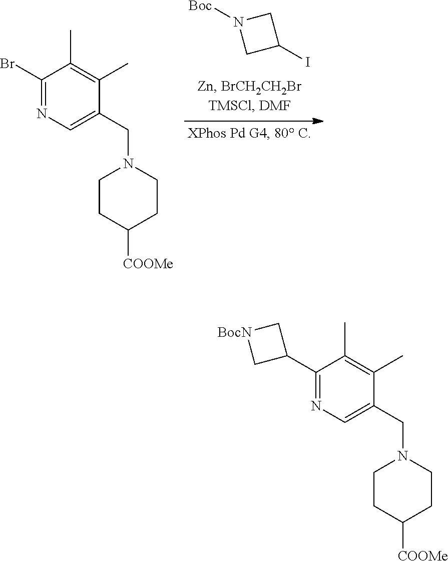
C1N([Boc])CC1I.C1(Br)=NC=C(CN2CCC([COOMe])CC2)C(C)=C1C.C1(C2C[BocN]C2)=NC=C(CN2CCC([COOMe])CC2)C(C)=C1C
